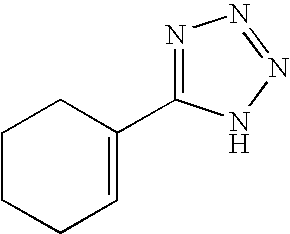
C1CCC=C(C2=NN=NN2)C1
